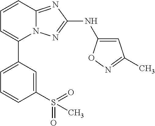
C1(S(=O)(=O)C)=CC(C2=CC=CC3=NC(NC4=CC(C)=NO4)=NN23)=CC=C1
